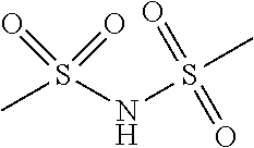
CS(NS(C)(=O)=O)(=O)=O
